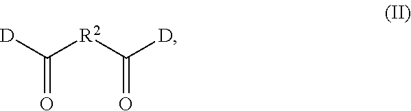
[D]C([R2]C([D])=O)=O
